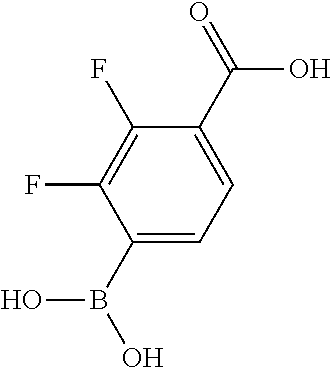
C1(B(O)O)=CC=C(C(=O)O)C(F)=C1F
